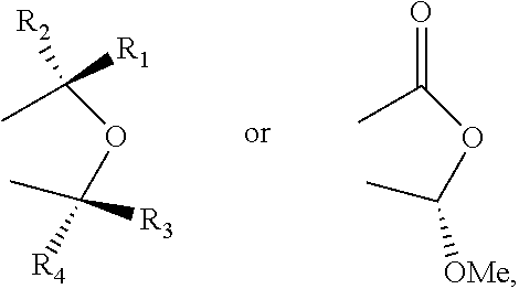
O(C(C)([R4])[R3])C(C)([R1])[R2].O(C(C)[OMe])C(C)=O
